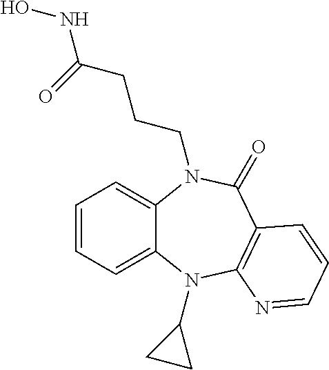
C1=CC=C2C(=C1)N(CCCC(=O)NO)C(=O)C1=C(N2C2CC2)N=CC=C1
